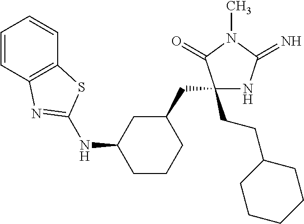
C1(CCC2CCCCC2)(CC2CC(NC3=NC4=C(C=CC=C4)S3)CCC2)NC(=N)N(C)C1=O
